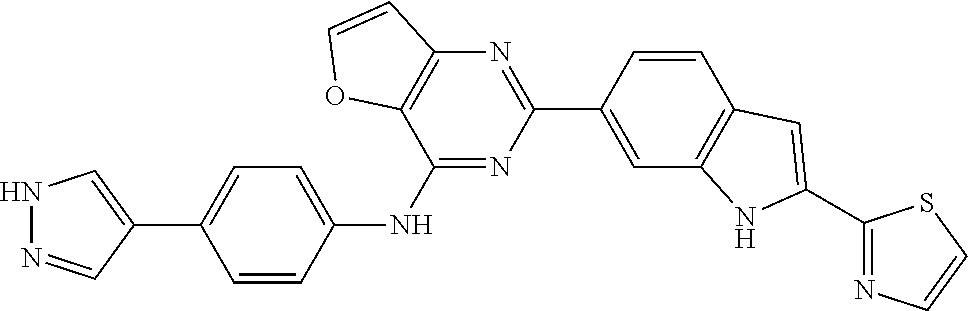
N1=C(NC2=CC=C(C3=CNN=C3)C=C2)C2=C(N=C1C1=CC3=C(C=C1)C=C(C1=NC=CS1)N3)C=CO2
